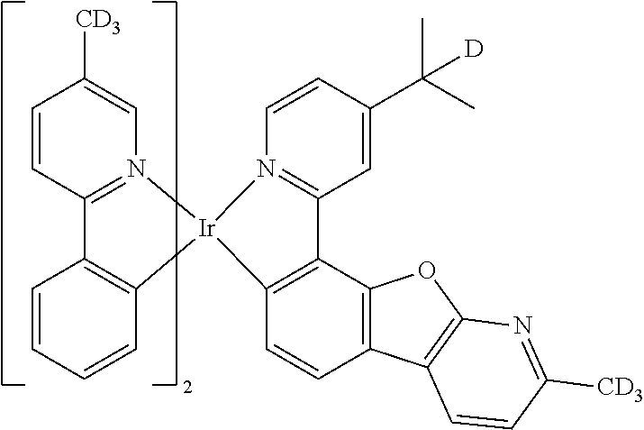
C1=CC2=N(C=C1[CD3])[Ir]1(C3=C2C=CC=C3)C2=C(C3=C(C=C2)C2=C(O3)N=C([CD3])C=C2)C2=N1C=CC(C(C)(C)[D])=C2
